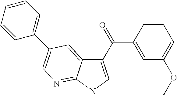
C1(C(C2=CC(OC)=CC=C2)=O)=CNC2=NC=C(C3=CC=CC=C3)C=C12
